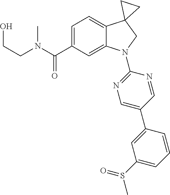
N(C(C1=CC=C2C(=C1)N(C1=NC=C(C3=CC(S(C)=O)=CC=C3)C=N1)CC21CC1)=O)(CCO)C
